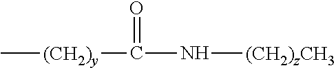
C[(CH2)y]C(N[(CH2)zCH3])=O
